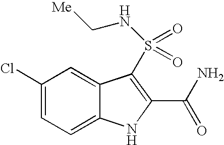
C1(Cl)=CC=C2C(=C1)C(S(=O)(=O)NC[Me])=C(C(N)=O)N2
